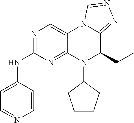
C1=CC(NC2=NC=C3C(=N2)N(C2CCCC2)C(CC)C2=NN=CN32)=CC=N1
